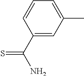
C1=C(C)C=C(C(=S)N)C=C1
